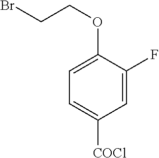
C1=C(F)C(OCCBr)=CC=C1[COCl]
